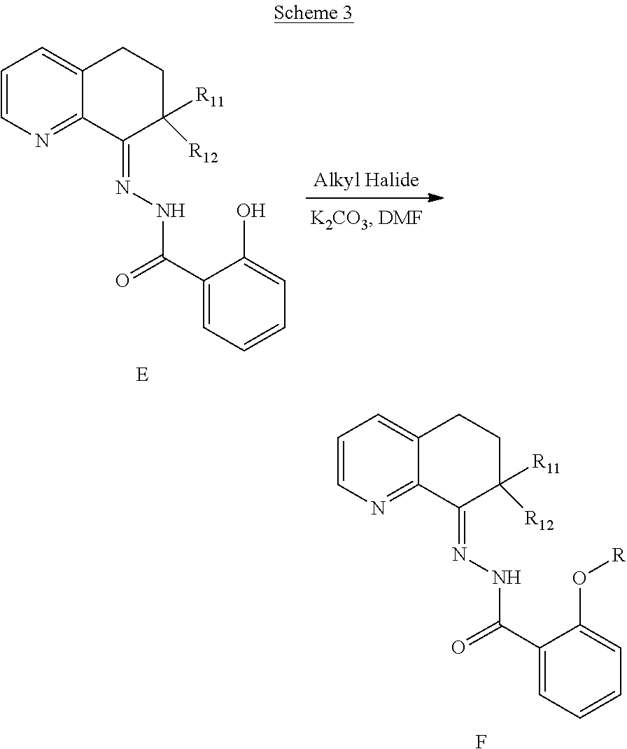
C12=NC=CC=C1CCC([R11])([R12])C2=NNC(C1=CC=CC=C1O)=O.C1=C2CCC([R11])([R12])C(=NNC(C3=CC=CC=C3O[R])=O)C2=NC=C1.F
